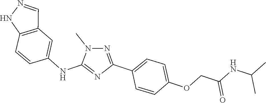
C12=C(C=CC(NC3=NC(C4=CC=C(OCC(NC(C)C)=O)C=C4)=NN3C)=C1)NN=C2
